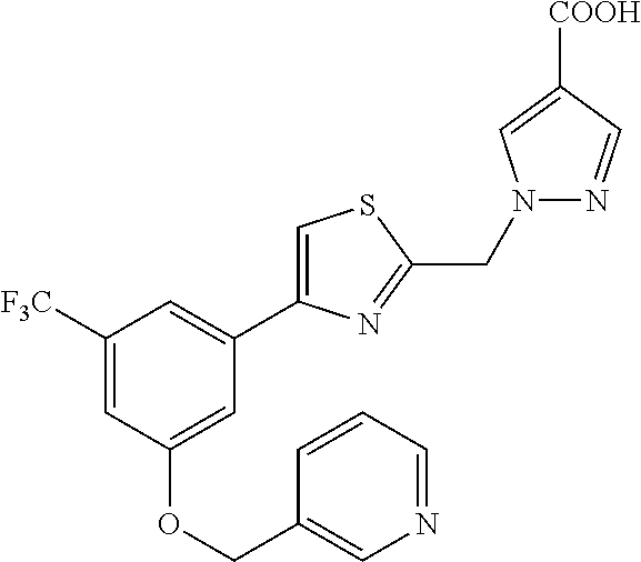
C1([F3C])=CC(OCC2=CN=CC=C2)=CC(C2=CSC(CN3N=CC([COOH])=C3)=N2)=C1
